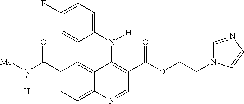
C12=CC(C(N([Me])[H])=O)=CC=C1N=CC(C(OCCN1C=NC=C1)=O)=C2N(C1=CC=C(F)C=C1)[H]
